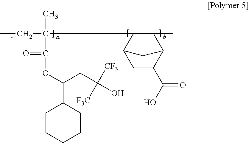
CCC(C)(C(=O)OC(C1CCCCC1)CC(O)([CF3])[F3C])C1C2CC(C(O)=O)C(C1C)C2
